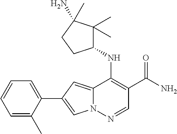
N12C(=CC(C3=CC=CC=C3C)=C1)C(NC1C(C)(C)C(N)(C)CC1)=C(C(N)=O)C=N2
